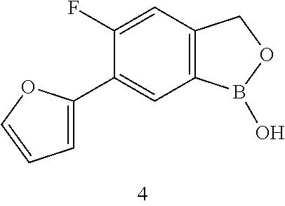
C1=C(C2=CC3=C(C=C2F)COB3O)OC=C1
